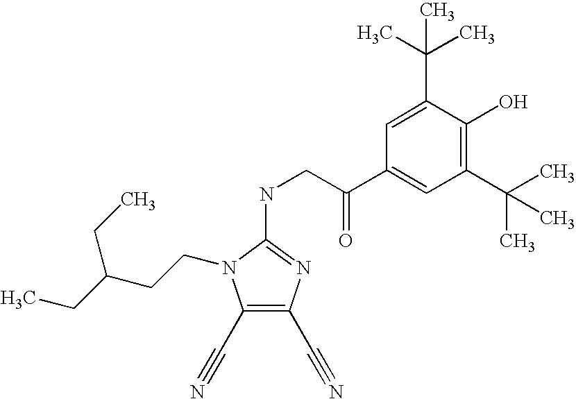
N(C1=NC(C#N)=C(C#N)N1CCC(CC)CC)CC(C1=CC(C(C)(C)C)=C(O)C(C(C)(C)C)=C1)=O
